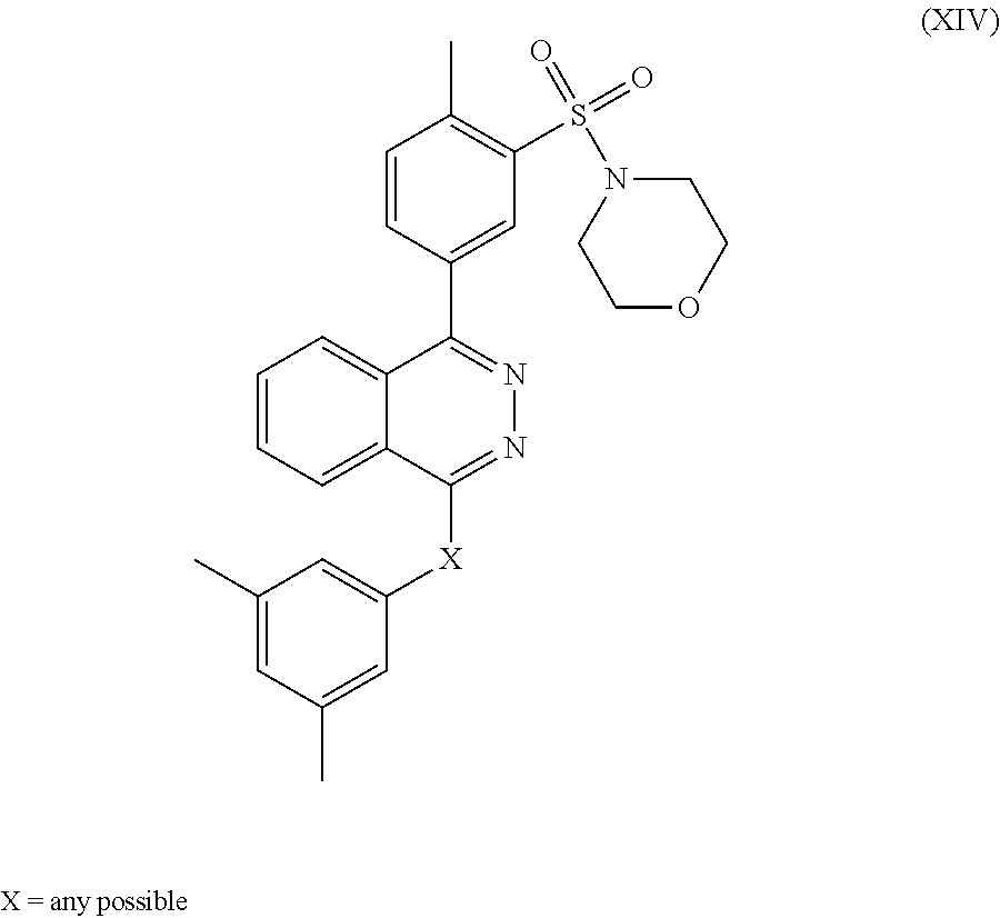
C1(C)=CC(C)=CC([X]C2=NN=C(C3=CC(S(=O)(N4CCOCC4)=O)=C(C)C=C3)C3=CC=CC=C23)=C1
